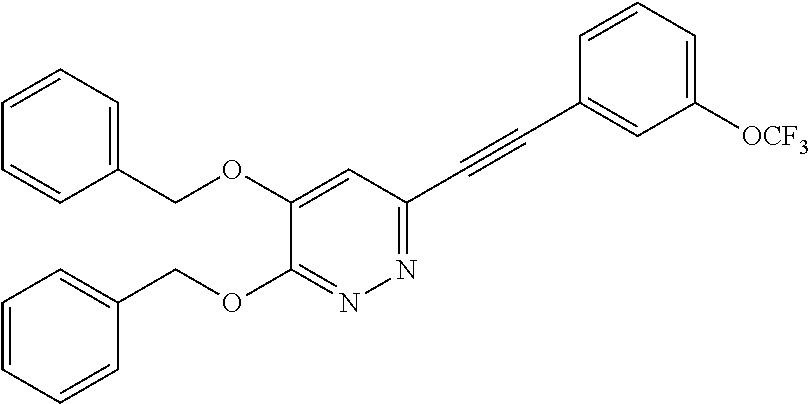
C1=C(OCC2=CC=CC=C2)C(OCC2=CC=CC=C2)=NN=C1C#CC1=CC([OCF3])=CC=C1
